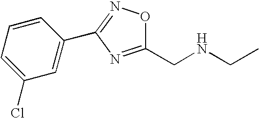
C1(CNCC)=NC(C2=CC(Cl)=CC=C2)=NO1
